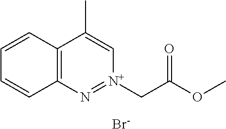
C12=C(C=CC=C1)C(C)=C[N+](CC(OC)=O)=N2.[Br-]
